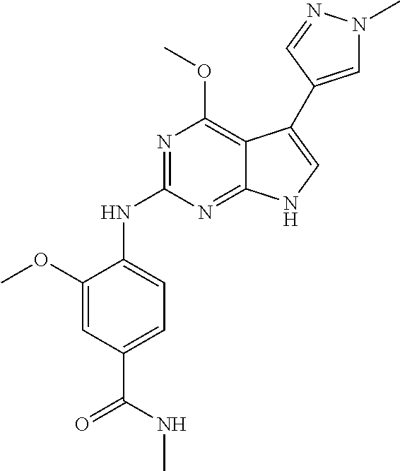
N(C1=NC(OC)=C2C(=N1)NC=C2C1=CN(C)N=C1)C1=CC=C(C(NC)=O)C=C1OC
